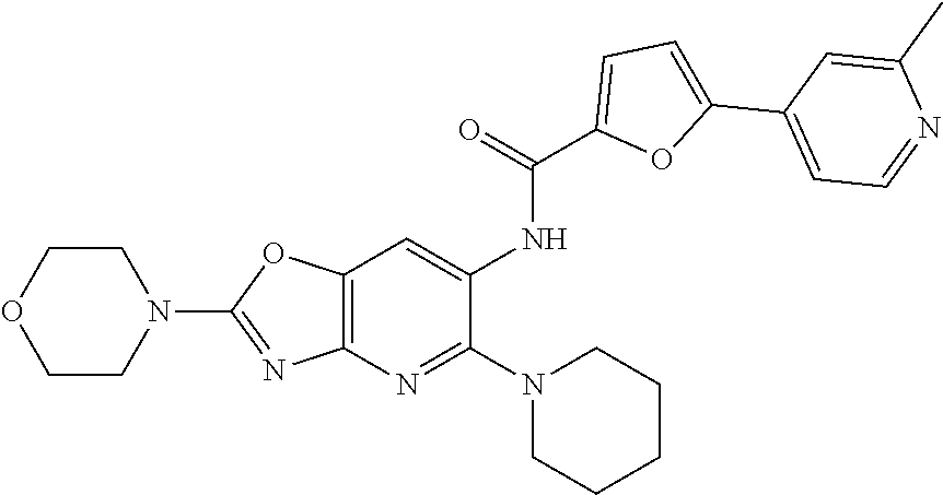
C1CN(C2=NC3=C(OC(N4CCOCC4)=N3)C=C2NC(C2=CC=C(C3=CC=NC(C)=C3)O2)=O)CCC1
